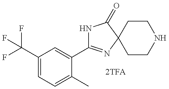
C1(C2=NC3(C(=O)N2)CCNCC3)=CC(C(F)(F)F)=CC=C1C
